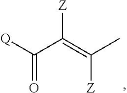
[Q]C(C(=C(C)[Z])[Z])=O
